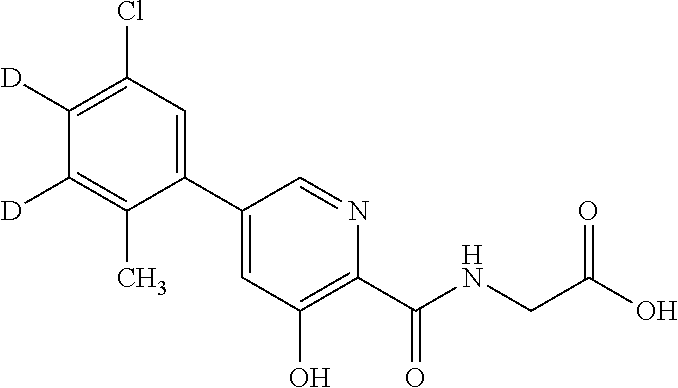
C1(C2=CC(O)=C(C(NCC(O)=O)=O)N=C2)=CC(Cl)=C([D])C([D])=C1C
